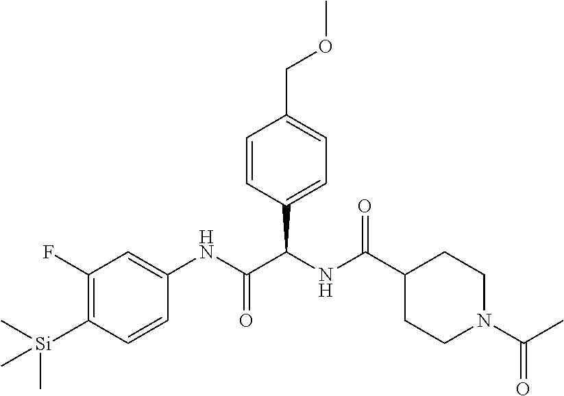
C1=CC(C(NC(C2CCN(C(=O)C)CC2)=O)C(NC2=CC(F)=C([Si](C)(C)C)C=C2)=O)=CC=C1COC
